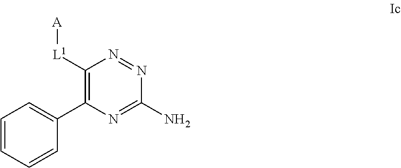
C1([L1][A])=C(C2=CC=CC=C2)N=C(N)N=N1
